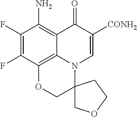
C1(F)=C(F)C2=C3C(=C1N)C(=O)C([CONH2])=CN3C1(CO2)COCC1
